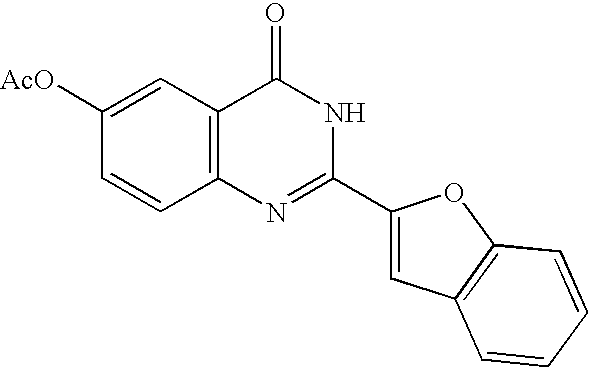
C1([AcO])=CC2=C(C=C1)N=C(C1=CC3=C(O1)C=CC=C3)NC2=O
